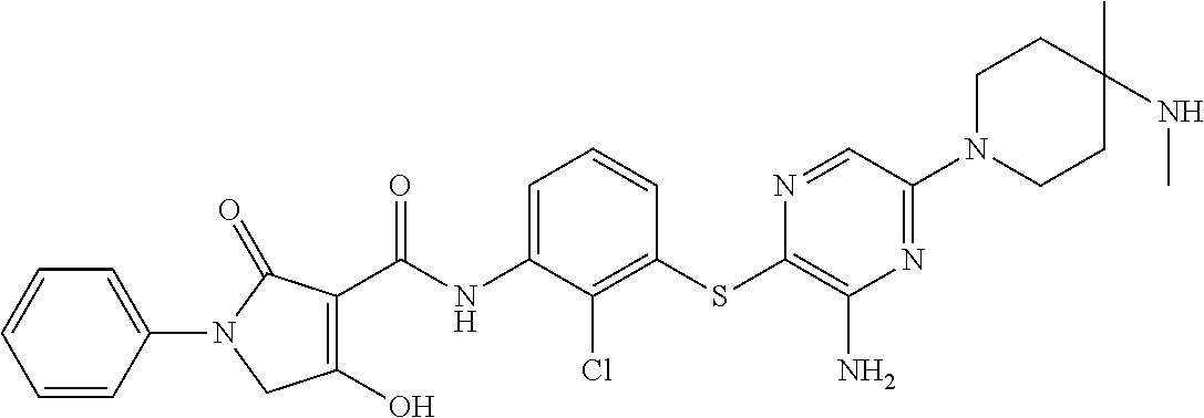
C1(O)=C(C(NC2=CC=CC(SC3=C(N)N=C(N4CCC(C)(NC)CC4)C=N3)=C2Cl)=O)C(=O)N(C2=CC=CC=C2)C1
